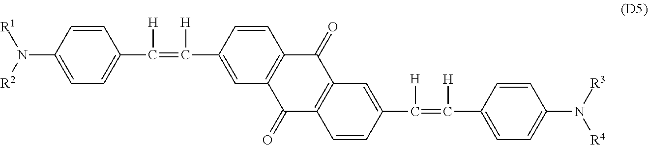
C1=CC(N([R2])[R1])=CC=C1C(=C(C1=CC2=C(C=C1)C(=O)C1=C(C2=O)C=CC(C(=C(C2=CC=C(N([R4])[R3])C=C2)[H])[H])=C1)[H])[H]
